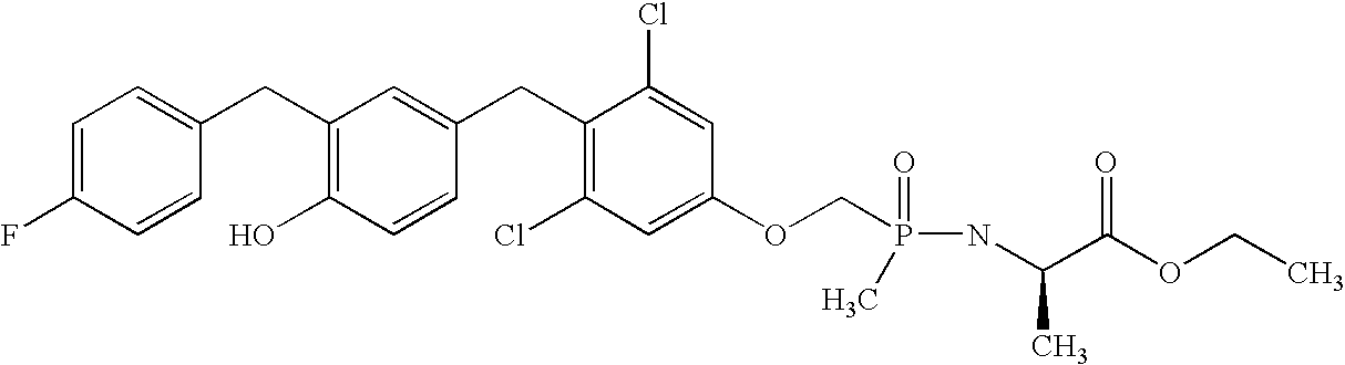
C1(CC2=C(O)C=CC(CC3=C(Cl)C=C(OCP(=O)(C)NC(C(OCC)=O)C)C=C3Cl)=C2)=CC=C(F)C=C1
